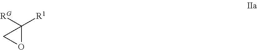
[RG]C1([R1])OC1
